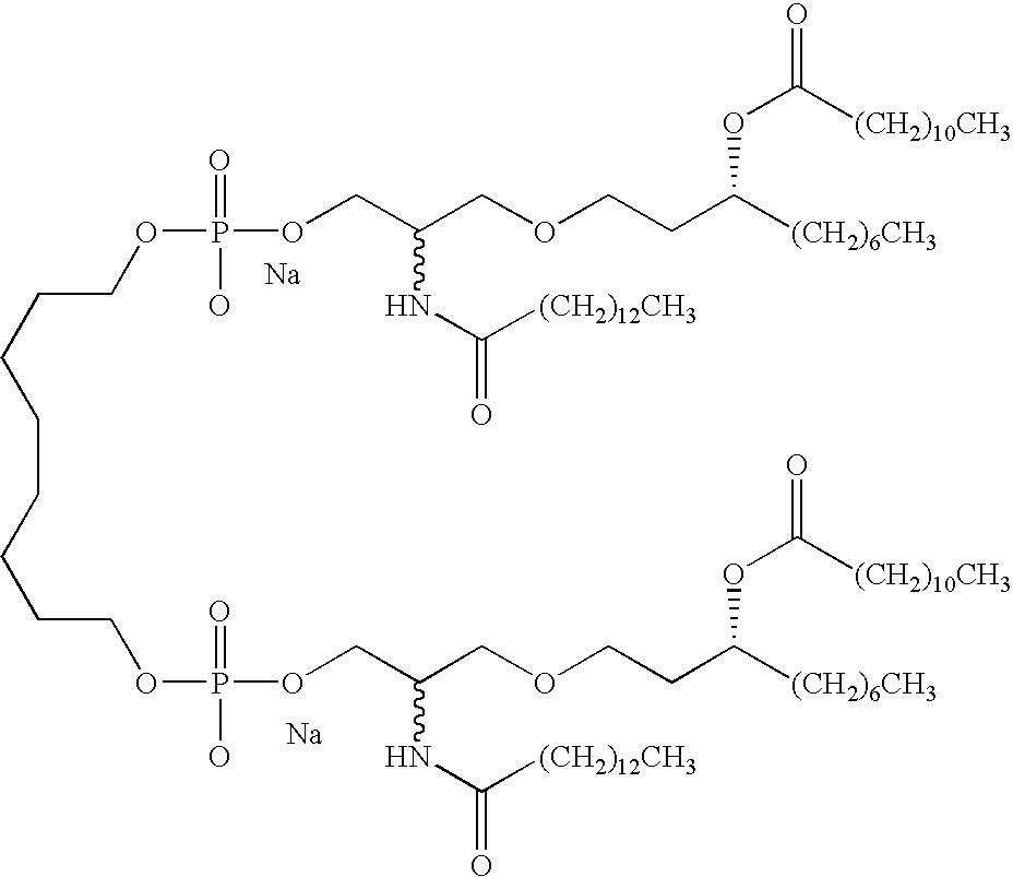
[Na].[Na].C(CCOP(OCC(COCCC([(CH2)6CH3])OC(=O)[(CH2)10CH3])NC(=O)[(CH2)12CH3])(=O)O)CCCCCOP(O)(=O)OCC(COCCC([(CH2)6CH3])OC(=O)[(CH2)10CH3])NC(=O)[(CH2)12CH3]
